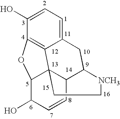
C1(O)=CC=C2C3=C1OC1C34C(C([NCH3]CC4)C2)C=CC1O
